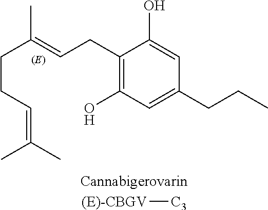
C1(CC=C(CCC=C(C)C)C)=C(O)C=C(CCC)C=C1O.[(E)-CBGV][C3]
